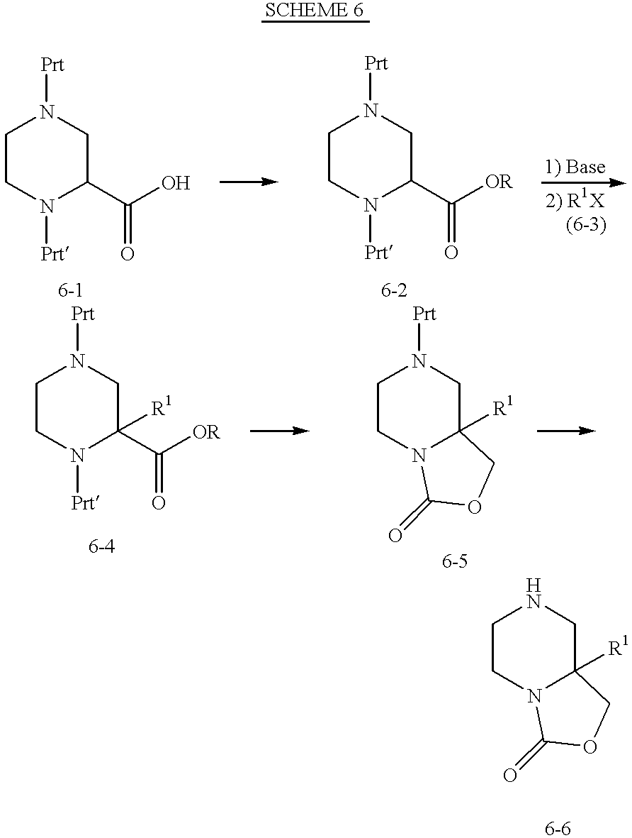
C1CN([Prt])C(C(O)=O)CN1[Prt].C1CN2C([R1])(CN1)COC2=O.C1CN([Prt])C(C([OR])=O)CN1[Prt].C1CN([Prt])C(C([OR])=O)([R1])CN1[Prt].C1CN2C([R1])(CN1[Prt])COC2=O
